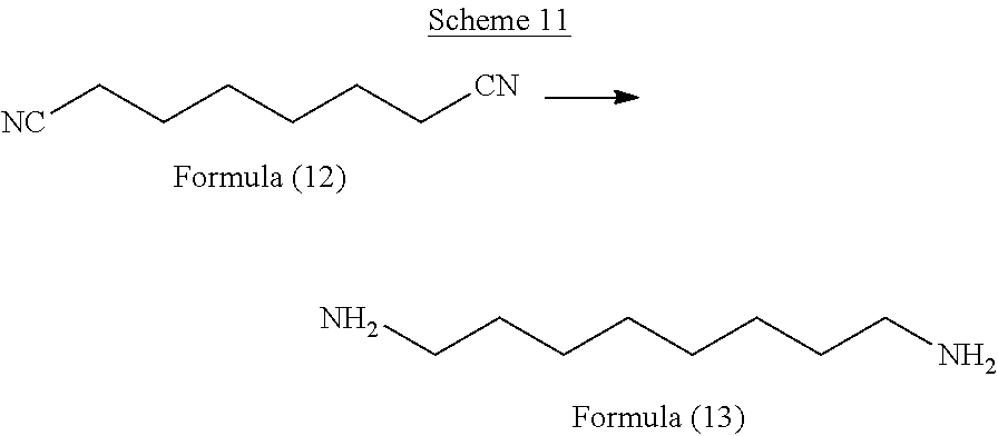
NCCCCCCCCN.[NC]CCCCCC[CN]
